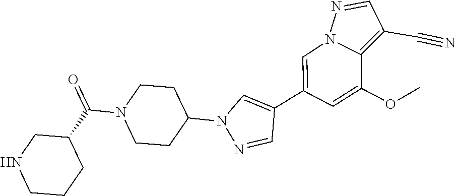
C1(C2=CN3C(=C(C#N)C=N3)C(OC)=C2)=CN(C2CCN(C(C3CNCCC3)=O)CC2)N=C1
